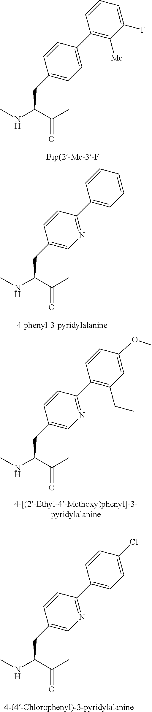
C1=CC=C(F)C([Me])=C1C1=CC=C(CC(C(C)=O)NC)C=C1.C1=CC=CC=C1C1=NC=C(CC(C(C)=O)NC)C=C1.C1=CC(OC)=CC(CC)=C1C1=NC=C(CC(C(C)=O)NC)C=C1.C1=CC(Cl)=CC=C1C1=NC=C(CC(C(C)=O)NC)C=C1
